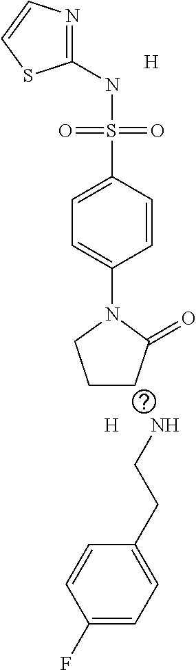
C1(NS(C2=CC=C(N3CCCC3=O)C=C2)(=O)=O)=NC=CS1.[H].[H].NCCC1=CC=C(F)C=C1
